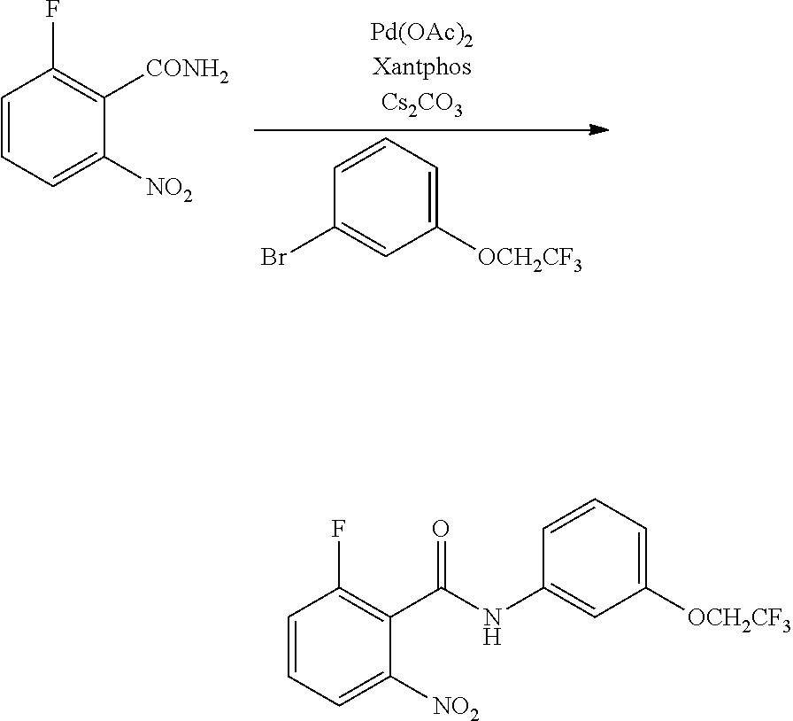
C1=CC(Br)=CC([OCH2CF3])=C1.C1=CC=C([NO2])C([CONH2])=C1F.C1=CC=C([NO2])C(C(NC2=CC([OCH2CF3])=CC=C2)=O)=C1F
